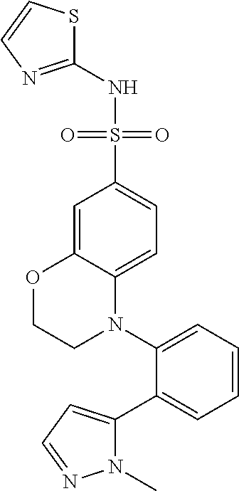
C1=C2C(=CC=C1S(=O)(=O)NC1=NC=CS1)N(C1=CC=CC=C1C1=CC=NN1C)CCO2
